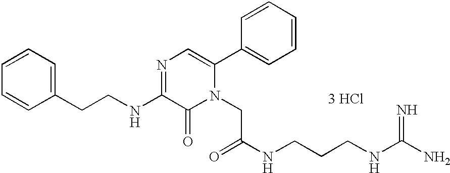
C1(CCNC2=NC=C(C3=CC=CC=C3)N(CC(NCCCNC(N)=N)=O)C2=O)=CC=CC=C1.[3 HCl]
